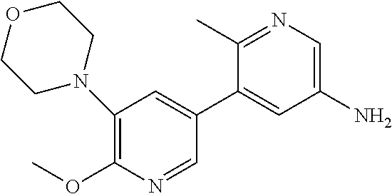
C1(N2CCOCC2)=C(OC)N=CC(C2=CC(N)=CN=C2C)=C1
